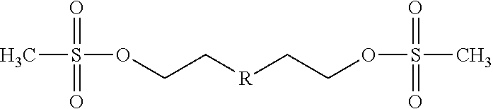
CS(OCC[R]CCOS(C)(=O)=O)(=O)=O
